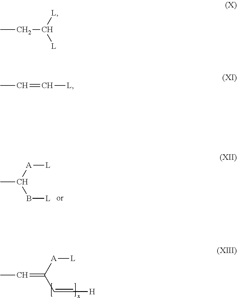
[L][A]C(B[L])C.[L][A]C(C=C[H])=CC.CCC([L])[L].CC=C[L]
